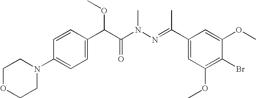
C1=CC(C(C(N(N=C(C2=CC(OC)=C(Br)C(OC)=C2)C)C)=O)OC)=CC=C1N1CCOCC1
